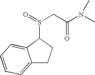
N(C(CS(=O)C1C2=CC=CC=C2CC1)=O)(C)C
